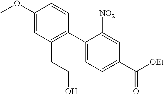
C1(C2=C(CCO)C=C(OC)C=C2)=CC=C(C([OEt])=O)C=C1[NO2]
